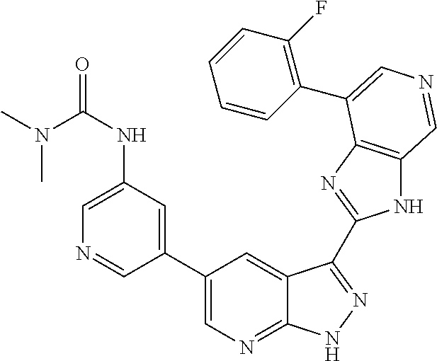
C1(C2=CN=C3C(=C2)C(C2=NC4=C(N2)C=NC=C4C2=C(F)C=CC=C2)=NN3)=CC(NC(N(C)C)=O)=CN=C1
